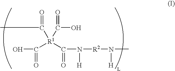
O=C(C)[R1](C(O)=O)(C(N([R2]N(C)[H])[H])=O)C(O)=O
